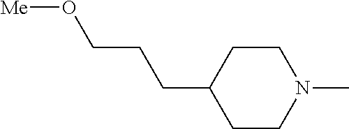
C1CN(C)CCC1CCCO[Me]
